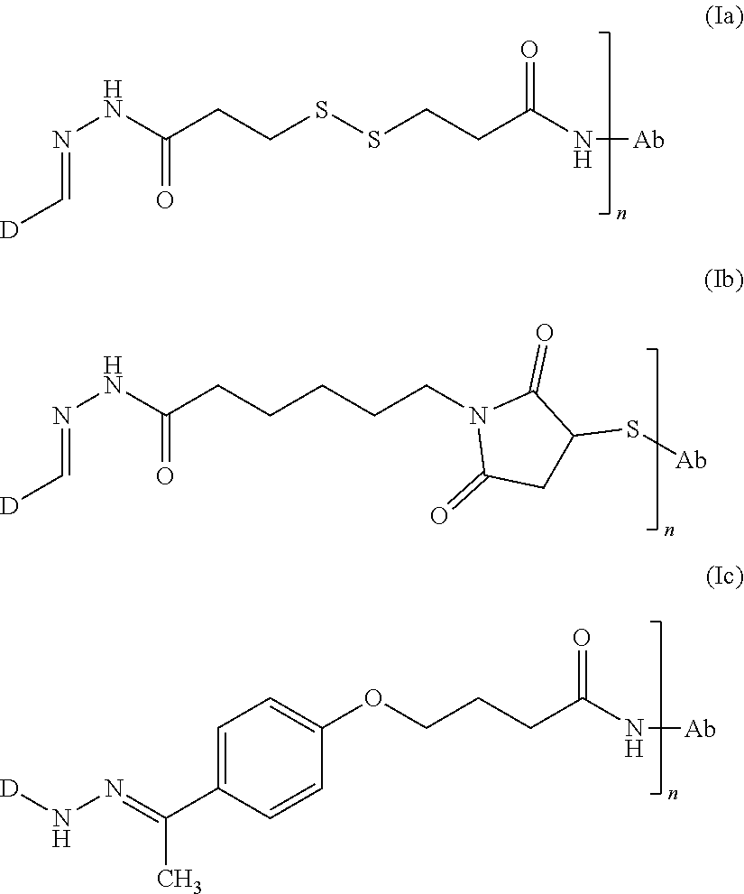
N(NC(CCSSCCC(N[Ab])=O)=O)=C[D].N(NC(CCCCCN1C(=O)CC(S[Ab])C1=O)=O)=C[D].C1=C(C(=NN[D])C)C=CC(OCCCC(N[Ab])=O)=C1
